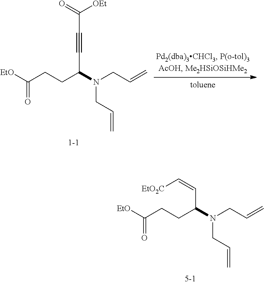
[EtO]C(CCC(N(CC=C)CC=C)C=C[EtO2C])=O.[EtO]C(CCC(N(CC=C)CC=C)C#CC(=O)[OEt])=O
